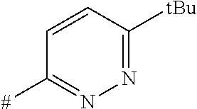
C1=CC([tBu])=NN=C1[#]
